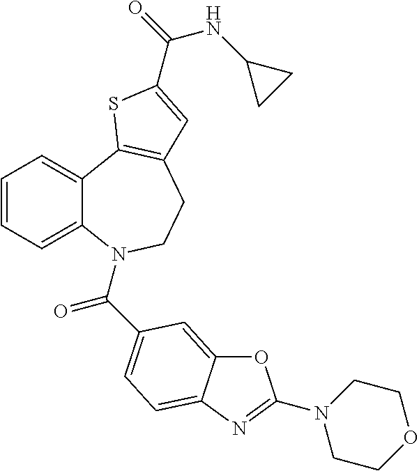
C1=CC=C2C(=C1)C1=C(CCN2C(=O)C2=CC=C3C(=C2)OC(N2CCOCC2)=N3)C=C(C(=O)NC2CC2)S1
